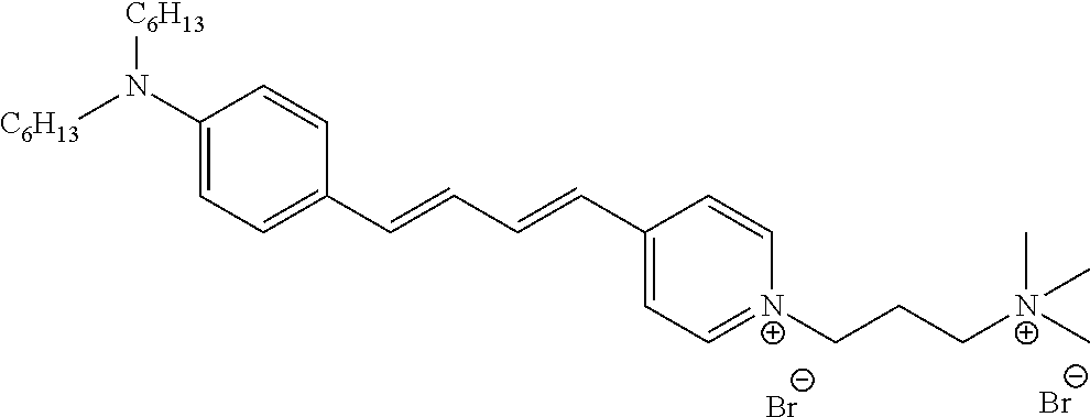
[C6H13]N(C1=CC=C(C=CC=CC2=CC=[N+](CCC[N+](C)(C)C)C=C2)C=C1)[C6H13].[Br-].[Br-]
